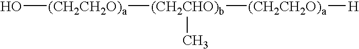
O[(CH2CH2O)a][(CH2CHO)b](C)[(CH2CH2O)a][H]
